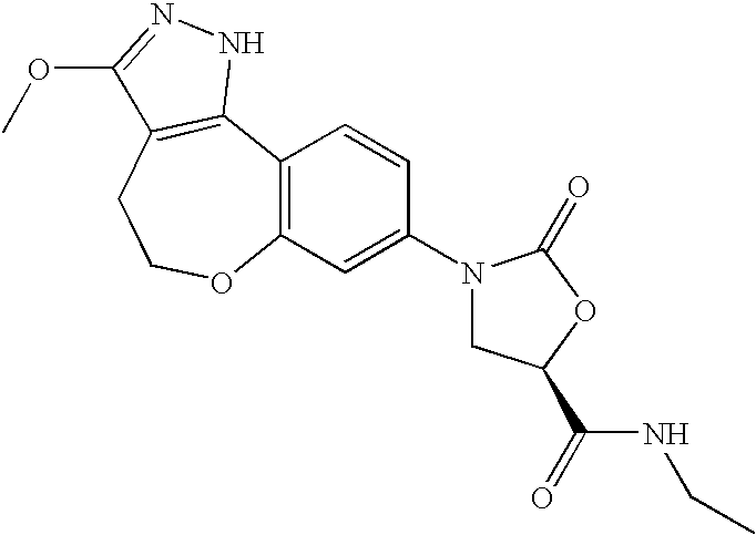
C12=C(C=C(N3CC(C(NCC)=O)OC3=O)C=C1)OCCC1=C2NN=C1OC
